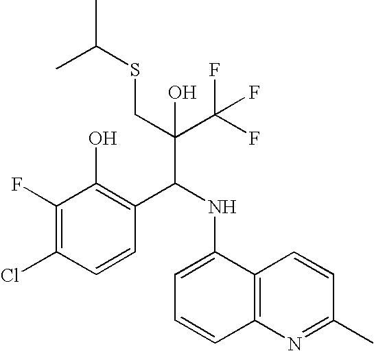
C1(F)=C(Cl)C=CC(C(NC2=CC=CC3=C2C=CC(C)=N3)C(C(F)(F)F)(CSC(C)C)O)=C1O
